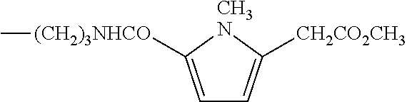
C1=C([(CH2)3NHCO]C)[CH3N]C([CH2CO2CH3])=C1
